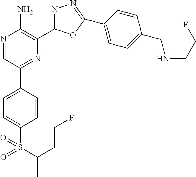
N1=CC(C2=CC=C(S(C(CCF)C)(=O)=O)C=C2)=NC(C2=NN=C(C3=CC=C(CNCCF)C=C3)O2)=C1N
